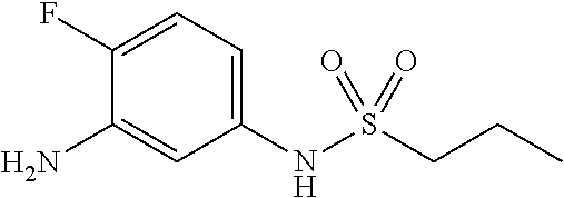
C1(NS(=O)(=O)CCC)=CC=C(F)C(N)=C1
